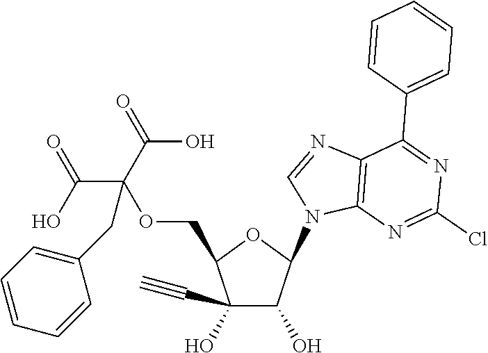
C1(C#C)(O)C(O)C(N2C=NC3=C2N=C(Cl)N=C3C2=CC=CC=C2)OC1COC(C(=O)O)(C(=O)O)CC1=CC=CC=C1
